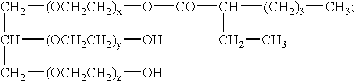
C(C(C[(OCH2CH2)z]O)[(OCH2CH2)y]O)[(OCH2CH2)x]O[CO]C([(CH2)3]C)CC
